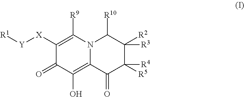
N12C(=C(O)C(=O)C([X][Y][R1])=C1[R9])C(=O)C([R5])([R4])C([R2])([R3])C2[R10]
